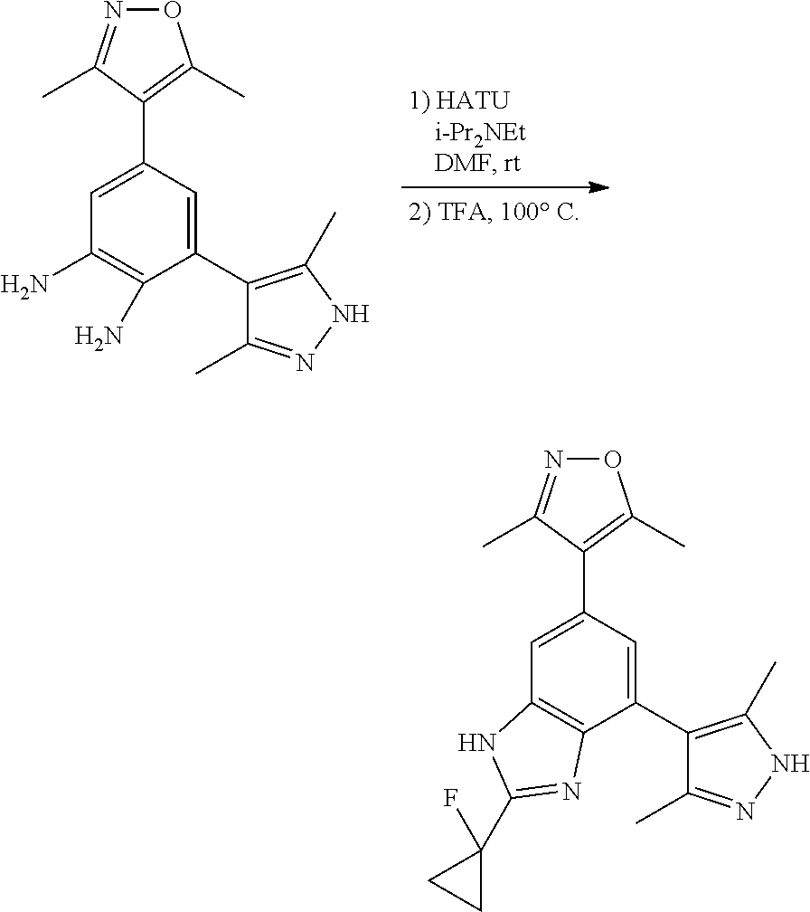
C1(N)=C(N)C(C2=C(C)NN=C2C)=CC(C2=C(C)ON=C2C)=C1.C12=C(N=C(C3(F)CC3)N1)C(C1=C(C)NN=C1C)=CC(C1=C(C)ON=C1C)=C2
